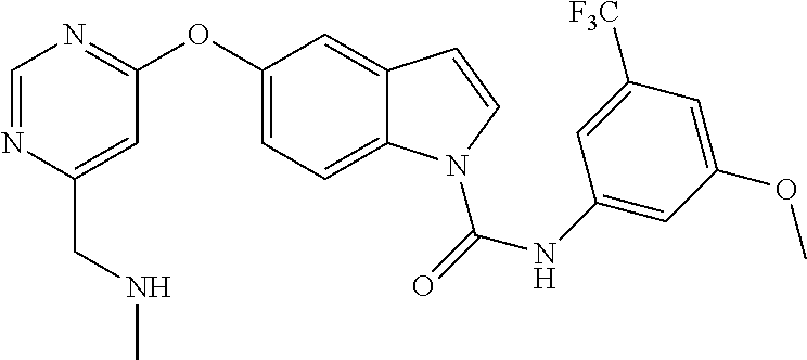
O(C1=CC=C2C(=C1)C=CN2C(=O)NC1=CC(OC)=CC([F3C])=C1)C1=NC=NC(CNC)=C1
